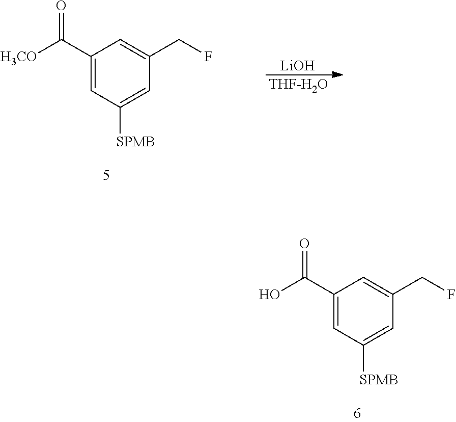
[LiOH].[THF-H2O].C1(C([H3CO])=O)=CC([SPMB])=CC(CF)=C1.C1(C(O)=O)=CC([SPMB])=CC(CF)=C1
